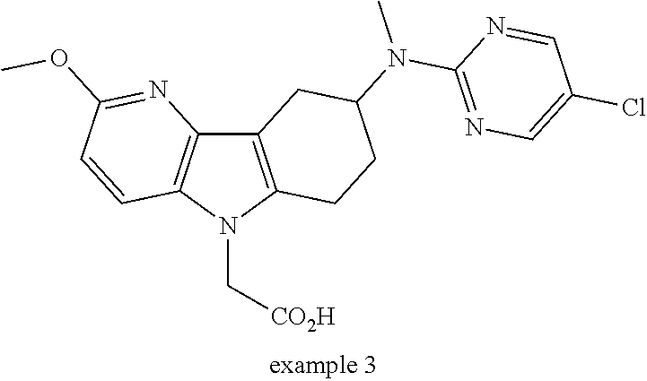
C12=C(N(C[CO2H])C3=C1CC(N(C)C1=NC=C(Cl)C=N1)CC3)C=CC(OC)=N2
